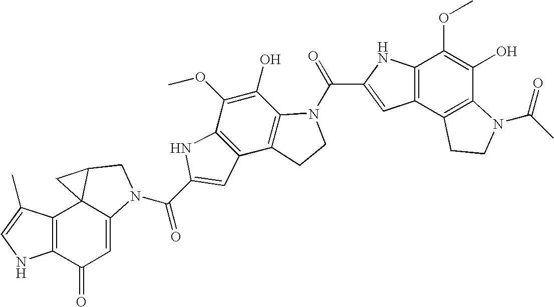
C12=C(C(=O)C=C3C14C(CN3C(=O)C1=CC3=C(C(OC)=C(O)C5=C3CCN5C(C3=CC5=C(C(OC)=C(O)C6=C5CCN6C(=O)C)N3)=O)N1)C4)NC=C2C
